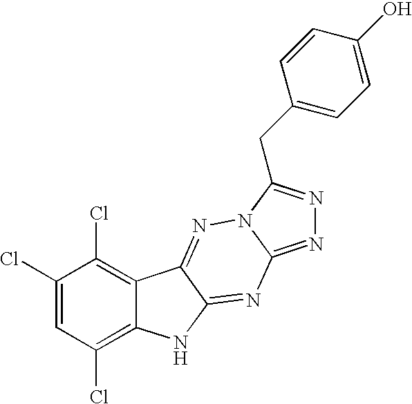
C1(Cl)=CC(Cl)=C2C(=C1Cl)C1=NN3C(=NN=C3CC3=CC=C(O)C=C3)N=C1N2
